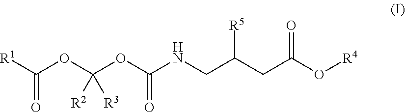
O(C(OC(NCC(CC(O[R4])=O)[R5])=O)([R2])[R3])C([R1])=O
